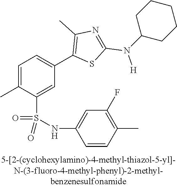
C1=C(C)C(S(NC2=CC(F)=C(C)C=C2)(=O)=O)=CC(C2=C(C)N=C(N([H])C3CCCCC3)S2)=C1
